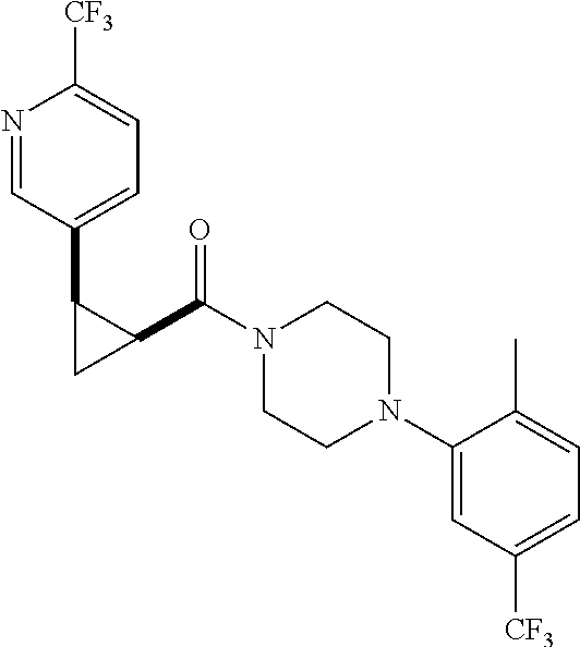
N1=CC(C2CC2C(=O)N2CCN(C3=CC([CF3])=CC=C3C)CC2)=CC=C1[CF3]
